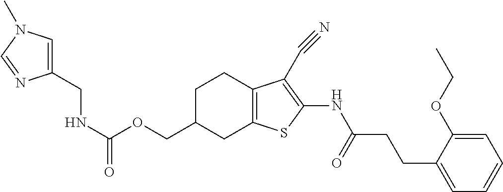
C(OCC1CC2=C(CC1)C(C#N)=C(NC(CCC1=CC=CC=C1OCC)=O)S2)(NCC1=CN(C)C=N1)=O
